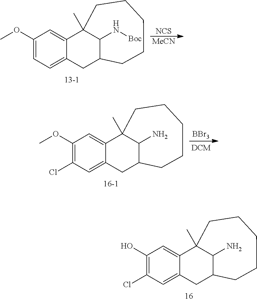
C1(O)=C(Cl)C=C2C(=C1)C1(C)C(N)C(C2)CCCCC1.C1(OC)=CC=C2C(=C1)C1(C)C(N[Boc])C(C2)CCCCC1.[NCS].[MeCN].C1(OC)=C(Cl)C=C2C(=C1)C1(C)C(N)C(C2)CCCCC1.[BBr3]
